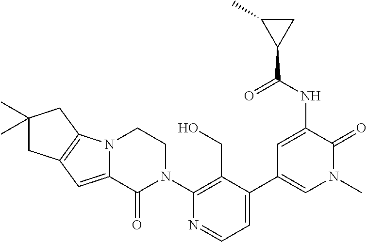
N12C(=CC3=C1CC(C)(C)C3)C(=O)N(C1=C(CO)C(C3=CN(C)C(=O)C(NC(C4CC4C)=O)=C3)=CC=N1)CC2
